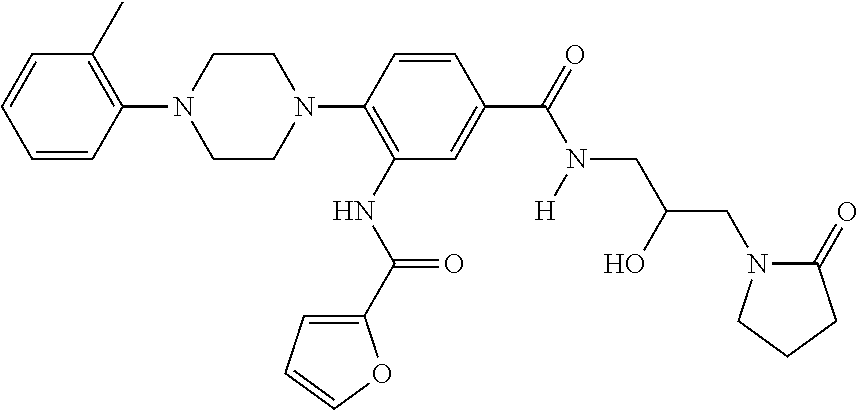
C1=CC=CC(C)=C1N1CCN(C2=C(NC(C3=CC=CO3)=O)C=C(C(=O)N(CC(CN3CCCC3=O)O)[H])C=C2)CC1
